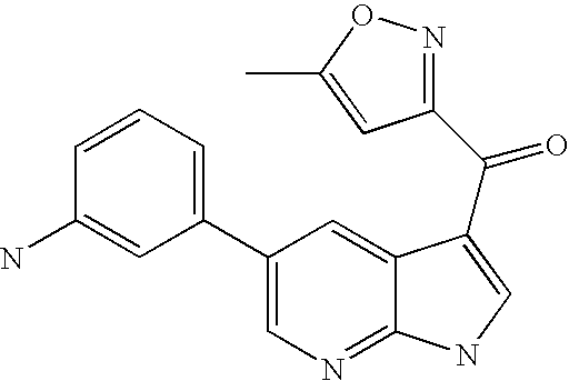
C1(C2=CC=CC(N)=C2)=CN=C2C(=C1)C(C(=O)C1=NOC(C)=C1)=CN2
